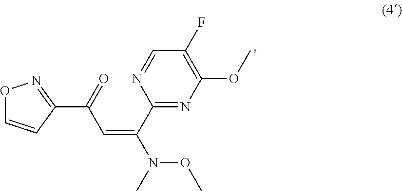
CN(OC)C(C1=NC(OC)=C(F)C=N1)=CC(C1=NOC=C1)=O
